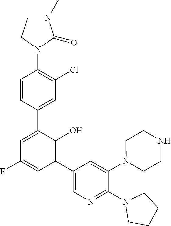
C1=CC(C2=CC(F)=CC(C3=CN=C(N4CCCC4)C(N4CCNCC4)=C3)=C2O)=CC(Cl)=C1N1C(=O)N(C)CC1
